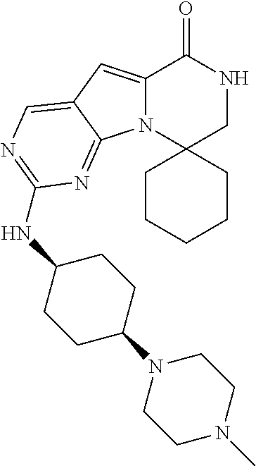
C12=CC3=CN=C(NC4CCC(N5CCN(C)CC5)CC4)N=C3N1C1(CNC2=O)CCCCC1
